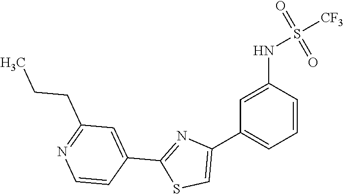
C1=CC(C2=NC(C3=CC=CC(NS(=O)(=O)[CF3])=C3)=CS2)=CC(CCC)=N1
